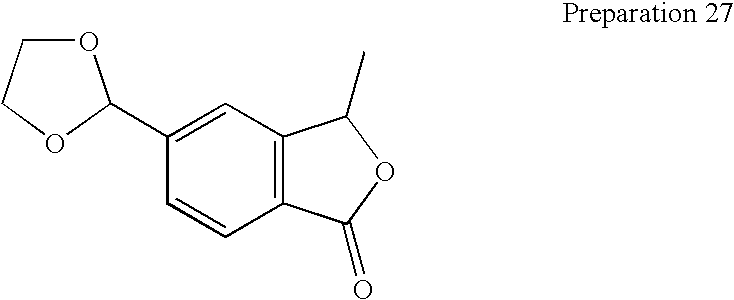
C1(C2OCCO2)=CC2=C(C=C1)C(=O)OC2C
